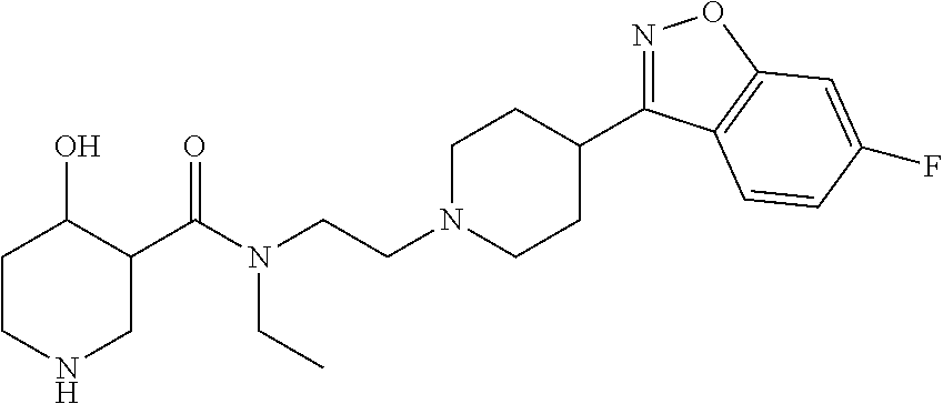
N1=C(C2CCN(CCN(C(=O)C3C(O)CCNC3)CC)CC2)C2=C(O1)C=C(F)C=C2
